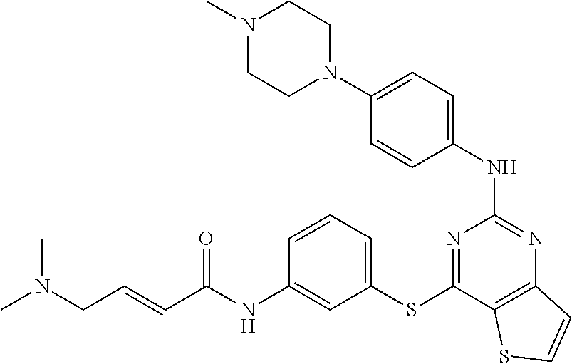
N(C1=CC(SC2=NC(NC3=CC=C(N4CCN(C)CC4)C=C3)=NC3=C2SC=C3)=CC=C1)C(C=CCN(C)C)=O
